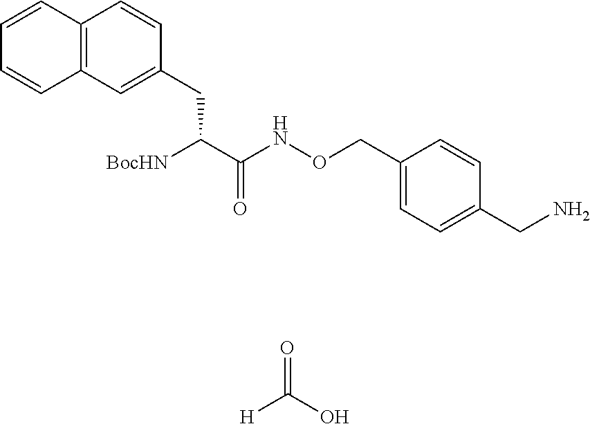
C1(CC(C(NOCC2=CC=C(CN)C=C2)=O)[BocHN])=CC2=C(C=CC=C2)C=C1.[H]C(O)=O
